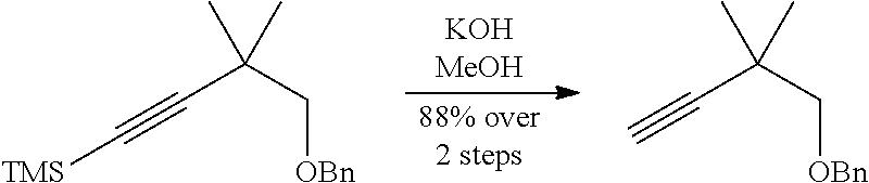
[KOHMeOH].C#CC(C)(C[OBn])C.[TMS]C#CC(C)(C[OBn])C
